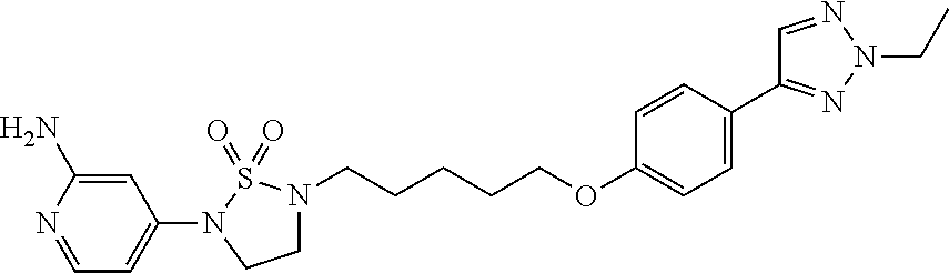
C1=C(N)N=CC=C1N1CCN(CCCCCOC2=CC=C(C3=NN(CC)N=C3)C=C2)S1(=O)=O
